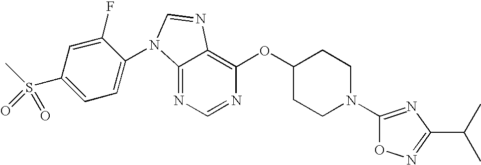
C12=NC=NC(OC3CCN(C4=NC(C(C)C)=NO4)CC3)=C1N=CN2C1=CC=C(S(C)(=O)=O)C=C1F
